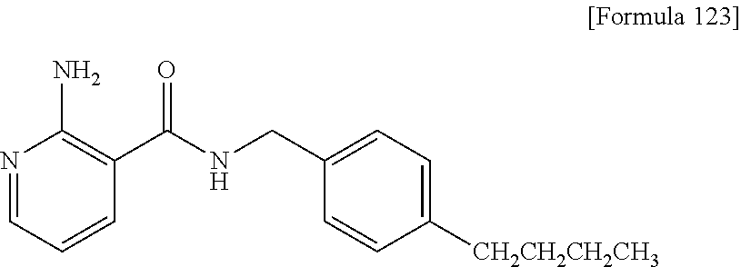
N1=CC=CC(C(NCC2=CC=C([CH2CH2CH2CH3])C=C2)=O)=C1N
